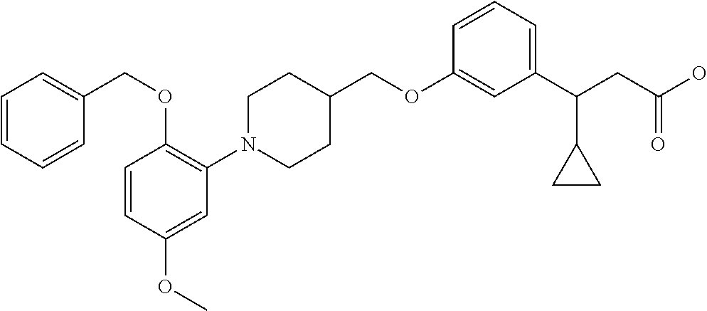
C1(OCC2CCN(C3=C(OCC4=CC=CC=C4)C=CC(OC)=C3)CC2)=CC(C(CC(O)=O)C2CC2)=CC=C1
